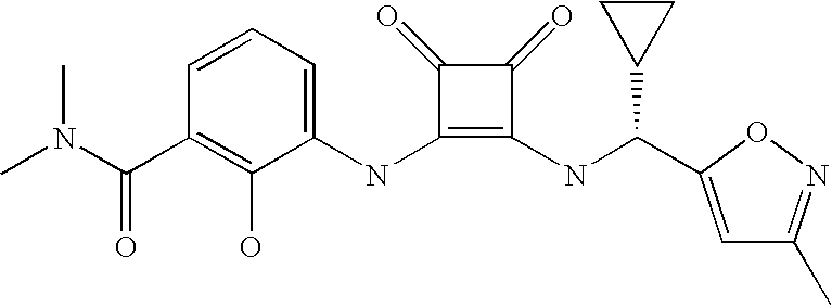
C(C1=C(O)C(NC2=C(NC(C3CC3)C3=CC(C)=NO3)C(=O)C2=O)=CC=C1)(=O)N(C)C
